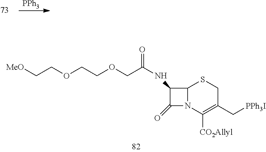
[PPh3].[MeO]CCOCCOCC(=O)NC1C(=O)N2C1SCC(C[PPh3I])=C2[CO2Allyl]
